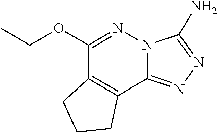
N12C(=NN=C1N)C1=C(C(OCC)=N2)CCC1
